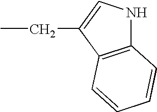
CCC1=CNC2=C1C=CC=C2
